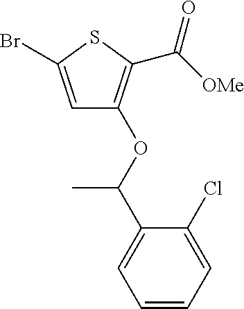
C1=C(Br)SC(C([OMe])=O)=C1OC(C1=CC=CC=C1Cl)C
